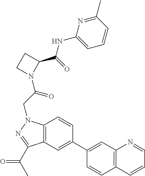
C1(NC(=O)C2N(C(CN3C4=C(C(C(C)=O)=N3)C=C(C3=CC5=C(C=C3)C=CC=N5)C=C4)=O)CC2)=CC=CC(C)=N1
